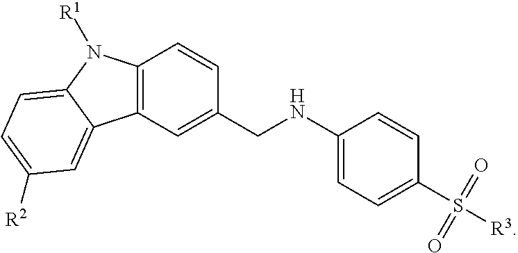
C12=C(C=C(CNC3=CC=C(S([R3])(=O)=O)C=C3)C=C1)C1=CC([R2])=CC=C1N2[R1]
